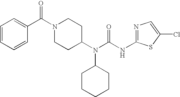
N1(C(C2=CC=CC=C2)=O)CCC(N(C(NC2=NC=C(Cl)S2)=O)C2CCCCC2)CC1
